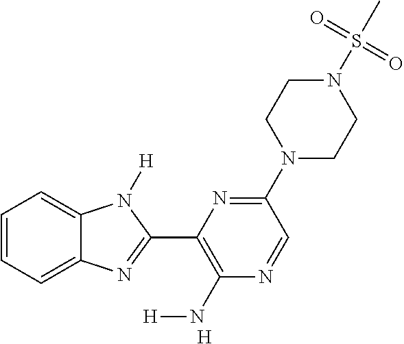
C1=CC=C2C(=C1)N([H])C(C1=C(N[H])N=CC(N3CCN(S(C)(=O)=O)CC3)=N1)=N2.[H]
